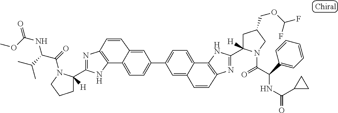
C12=C(N=C(C3([H])CCCN3C(=O)C(C(C)C)NC(OC)=O)N1)C=CC1=CC(C3=CC=C4C5=C(N=C(C6([H])CC(COC(F)F)CN6C(=O)C(NC(C6CC6)=O)C6=CC=CC=C6)N5)C=CC4=C3)=CC=C21
